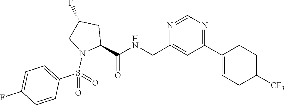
N1=C(C2=CCC([CF3])CC2)C=C(CNC(=O)C2N(S(C3=CC=C(F)C=C3)(=O)=O)CC(F)C2)N=C1
